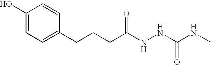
C1(O)=CC=C(CCCC(NNC(NC)=O)=O)C=C1
